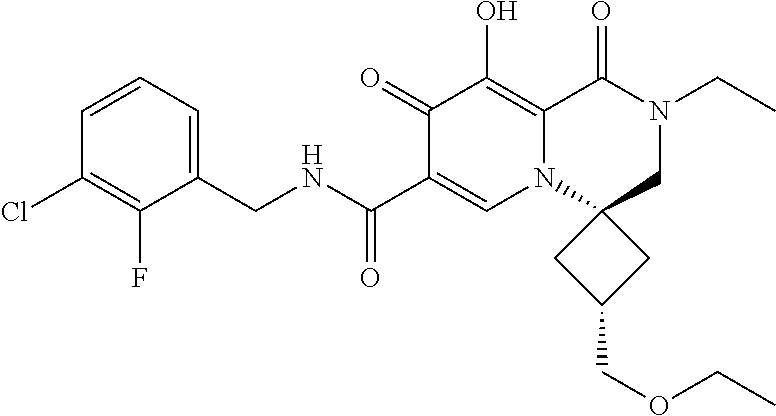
C1(F)=C(Cl)C=CC=C1CNC(C1=CN2C3(CN(CC)C(=O)C2=C(O)C1=O)CC(COCC)C3)=O
